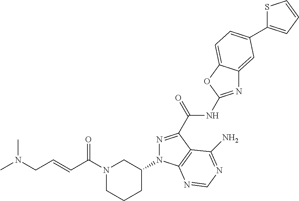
N1=C(C(NC2=NC3=CC(C4=CC=CS4)=CC=C3O2)=O)C2=C(N1C1CN(C(C=CCN(C)C)=O)CCC1)N=CN=C2N
